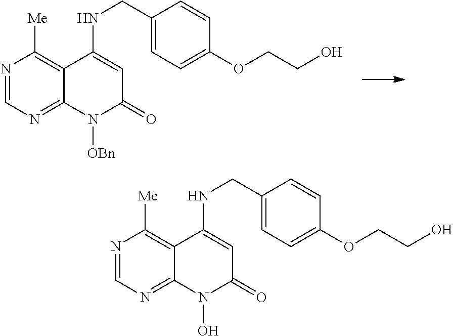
N1=CN=C2C(=C1[Me])C(NCC1=CC=C(OCCO)C=C1)=CC(=O)N2O.N1=CN=C2C(=C1[Me])C(NCC1=CC=C(OCCO)C=C1)=CC(=O)N2[OBn]
